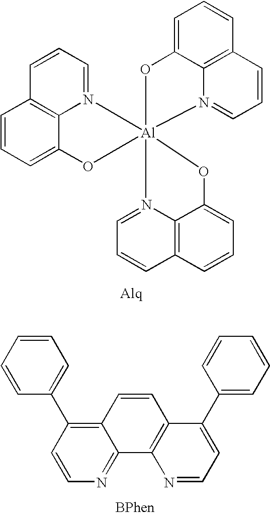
C1=CC=C2C3=C1C=CC=N3[Al]13(O2)(OC2=CC=CC4=C2N1=CC=C4)N1=CC=CC2=C1C(=CC=C2)O3.C1=CC=CC(C2=C3C(=NC=C2)C2=C(C=C3)C(C3=CC=CC=C3)=CC=N2)=C1
